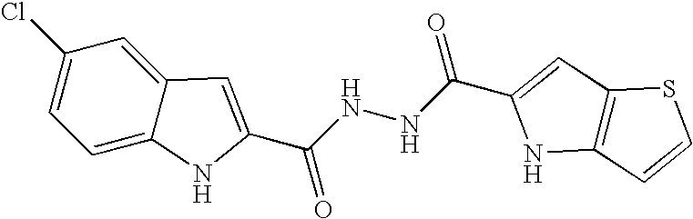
C12=CC=C(Cl)C=C1C=C(C(NNC(=O)C1=CC3=C(N1)C=CS3)=O)N2
